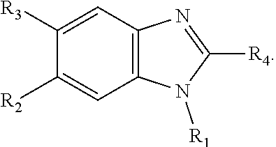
C1([R3])=CC2=C(C=C1[R2])N([R1])C([R4])=N2
